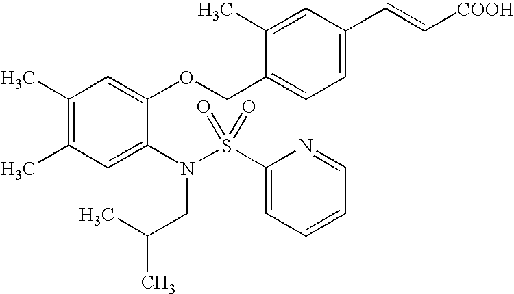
C1(C)=C(C)C=C(N(S(C2=CC=CC=N2)(=O)=O)CC(C)C)C(OCC2=CC=C(C=C[COOH])C=C2C)=C1
